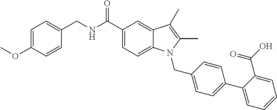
C1=CC(CNC(C2=CC=C3C(=C2)C(C)=C(C)N3CC2=CC=C(C3=CC=CC=C3C(O)=O)C=C2)=O)=CC=C1OC
